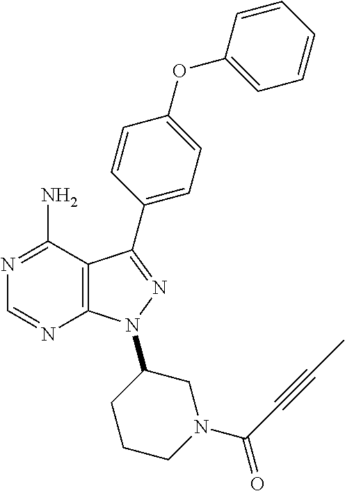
C12=C(C(N)=NC=N1)C(C1=CC=C(OC3=CC=CC=C3)C=C1)=NN2C1CCCN(C(C#CC)=O)C1
